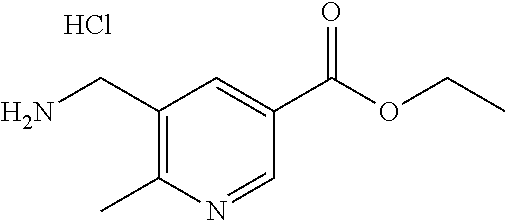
NCC1=C(C)N=CC(C(OCC)=O)=C1.Cl
